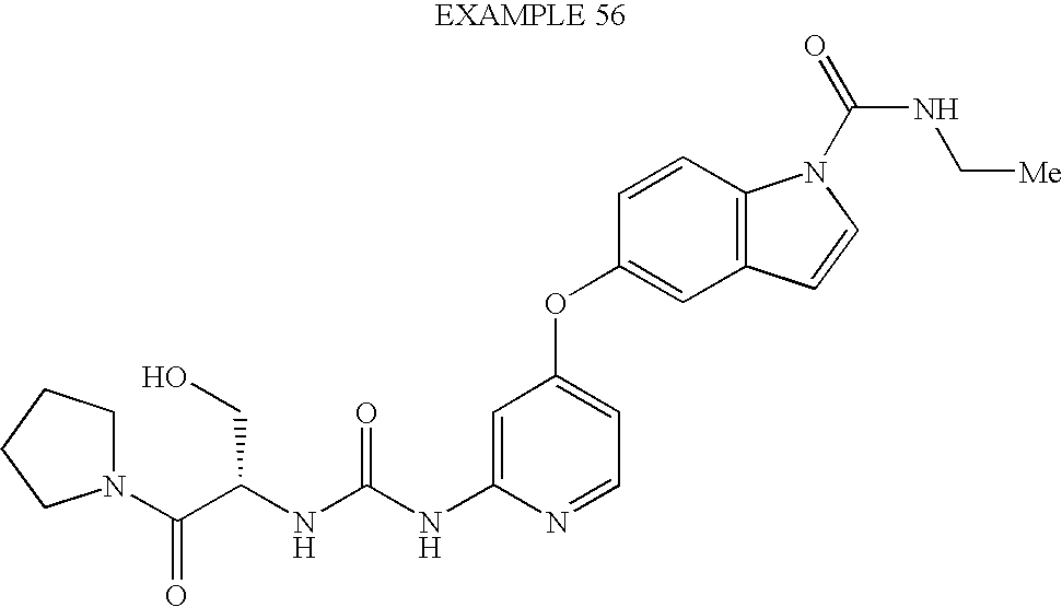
C(NC1=CC(OC2=CC3=C(C=C2)N(C(NC[Me])=O)C=C3)=CC=N1)(=O)NC(C(N1CCCC1)=O)CO
